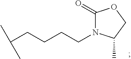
C(CCCCN1C(=O)OCC1C)(C)C
